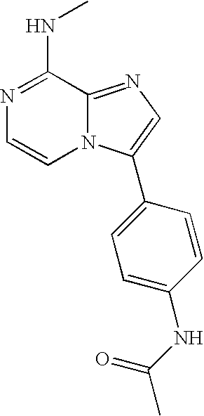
N1=C(NC)C2=NC=C(C3=CC=C(NC(C)=O)C=C3)N2C=C1
